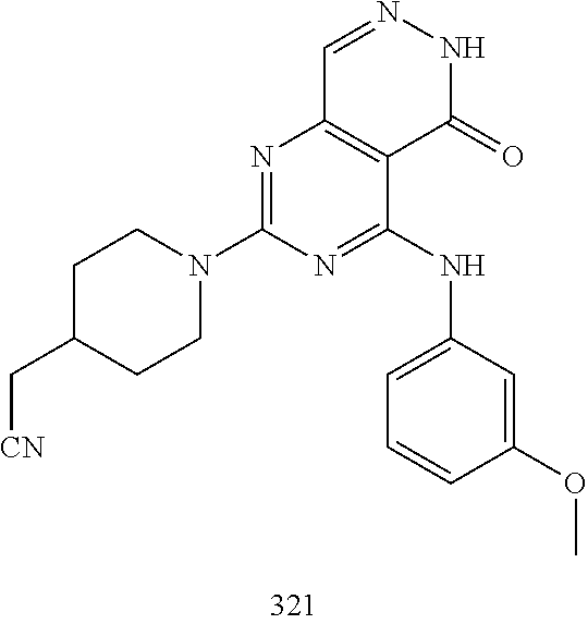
C1=NNC(=O)C2=C1N=C(N1CCC(C[CN])CC1)N=C2NC1=CC=CC(OC)=C1
